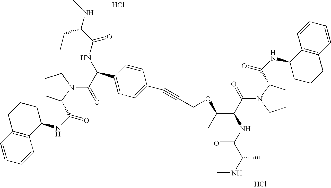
Cl.Cl.C1CC(C(=O)NC2CCCC3=C2C=CC=C3)N(C(=O)C(NC(C(NC)CC)=O)C2=CC=C(C#CCOC(C(C(=O)N3CCCC3C(NC3CCCC4=C3C=CC=C4)=O)NC(C(NC)C)=O)C)C=C2)C1
